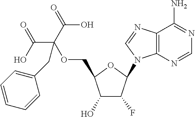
C12=C(N=CN1C1C(F)C(O)C(COC(C(=O)O)(C(=O)O)CC3=CC=CC=C3)O1)C(N)=NC=N2
